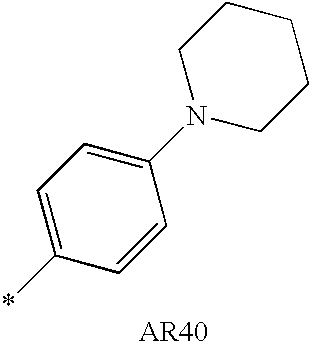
C1=C(*)C=CC(N2CCCCC2)=C1
